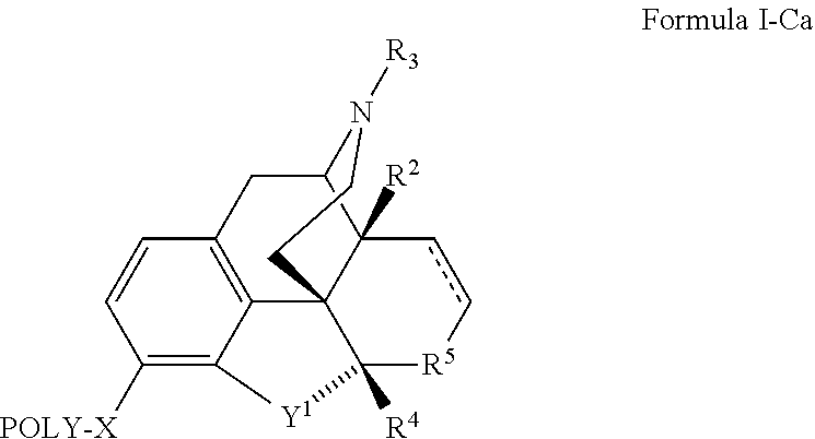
C1([POLY-X])=C2C3=C(C=C1)CC1C4([R2])C3(C([R4])([R5]cc4)[Y1]2)CCN1[R3]
